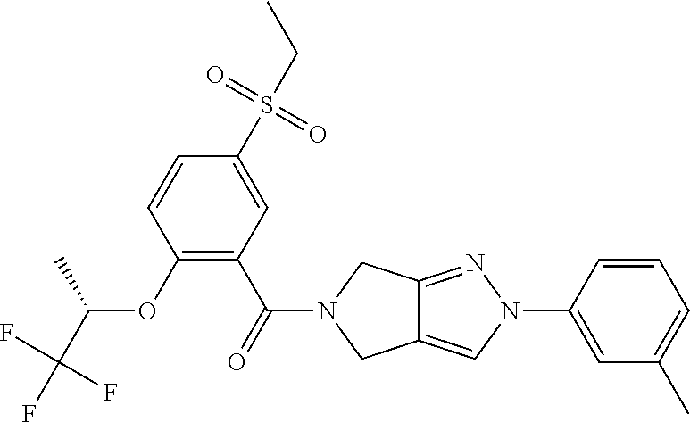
O(C1=C(C(=O)N2CC3=CN(C4=CC(C)=CC=C4)N=C3C2)C=C(S(CC)(=O)=O)C=C1)C(C(F)(F)F)C
